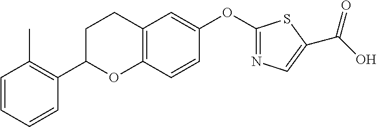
C1=CC=CC(C2OC3=C(CC2)C=C(OC2=NC=C(C(O)=O)S2)C=C3)=C1C
